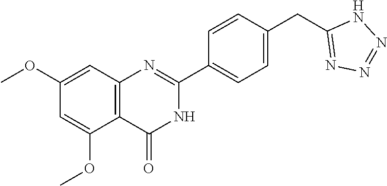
C1(C2=NC3=C(C(OC)=CC(OC)=C3)C(=O)N2)=CC=C(CC2=NN=NN2)C=C1
